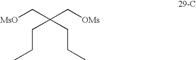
[MsO]CC(C[OMs])(CCC)CCC
